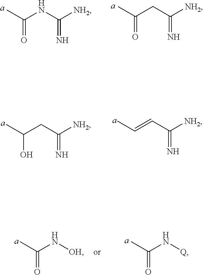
CC(=O)NC(=N)[NH2].CC(=O)CC(=N)[NH2].CC(O)CC(=N)[NH2].CC=CC(=N)[NH2].CC(=O)N[OH].CC(N[Q])=O
